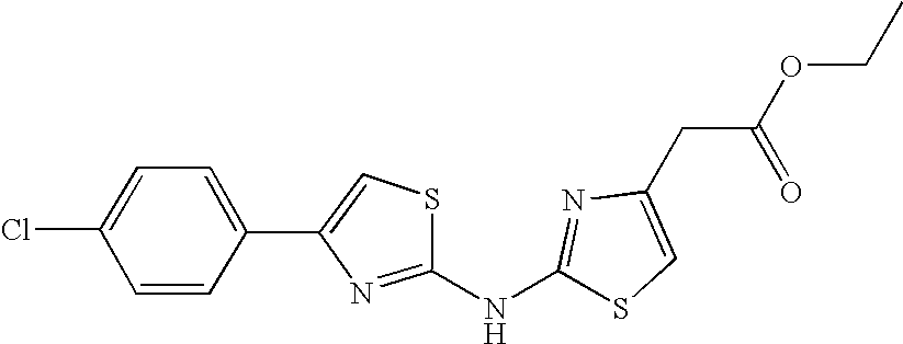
C1(Cl)=CC=C(C2=CSC(NC3=NC(CC(OCC)=O)=CS3)=N2)C=C1
